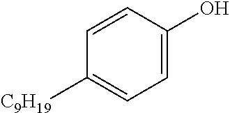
C1=CC([C9H19])=CC=C1O
